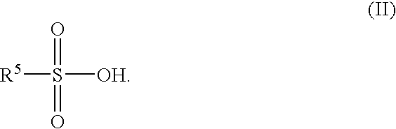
[R5]S([OH])(=O)=O
